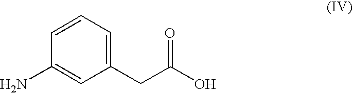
C1(N)=CC(CC(O)=O)=CC=C1
